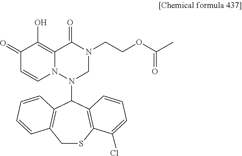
C1SC2=C(C(N3CN(CCOC(C)=O)C(=O)C4=C(O)C(=O)C=CN34)C3=C1C=CC=C3)C=CC=C2Cl
